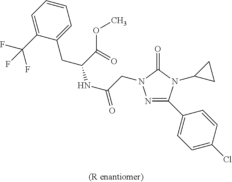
C(=O)(CN1N=C(C2=CC=C(Cl)C=C2)N(C2CC2)C1=O)NC(CC1=CC=CC=C1C(F)(F)F)C(=O)OC
